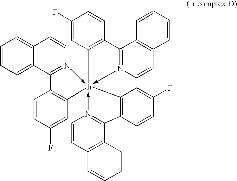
C1=CC=C2C(=C1)C=CN1->[Ir]34(-N5=C(C6=C3C=C(F)C=C6)C3=C(C=C5)C=CC=C3)(-N3=C(C5=C4C=C(F)C=C5)C4=C(C=C3)C=CC=C4)C3=C(C=12)C=CC(F)=C3
